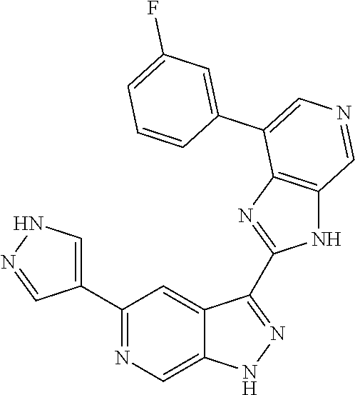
C1(C2=CNN=C2)=NC=C2C(=C1)C(C1=NC3=C(N1)C=NC=C3C1=CC(F)=CC=C1)=NN2
